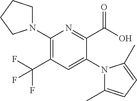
C1(N2CCCC2)=C(C(F)(F)F)C=C(N2C(C)=CC=C2C)C(C(O)=O)=N1
